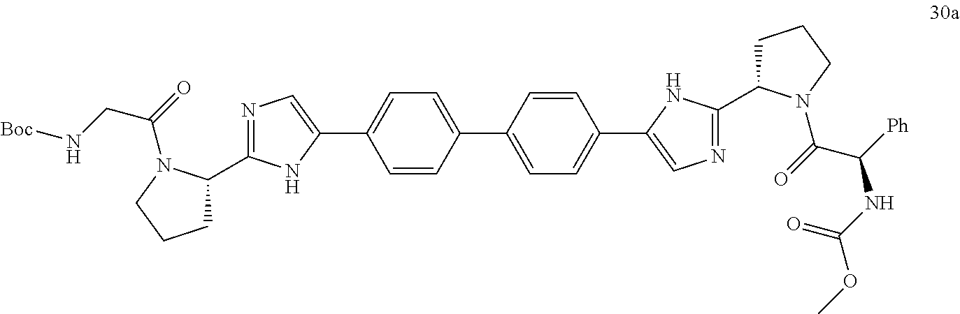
C1(C2=NC=C(C3=CC=C(C4=CC=C(C5=CN=C(C6CCCN6C(C([Ph])NC(OC)=O)=O)N5)C=C4)C=C3)N2)CCCN1C(CN[Boc])=O
